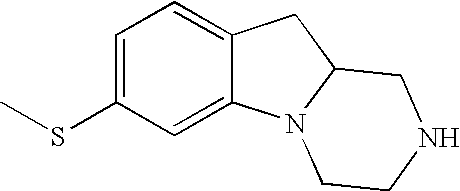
C1=C(SC)C=C2C(=C1)CC1N2CCNC1
